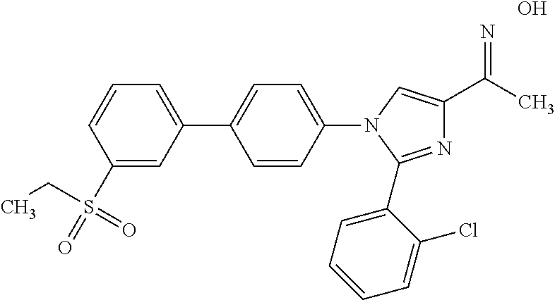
N1(C2=CC=C(C3=CC=CC(S(CC)(=O)=O)=C3)C=C2)C(C2=CC=CC=C2Cl)=NC(C(=N)C)=C1.O
